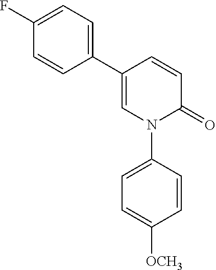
C1(C2=CC=C(F)C=C2)=CN(C2=CC=C([OCH3])C=C2)C(=O)C=C1
